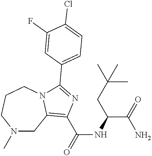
N1(C)CC2=C(C(=O)NC(C(=O)N)CC(C)(C)C)N=C(C3=CC=C(Cl)C(F)=C3)N2CCC1
